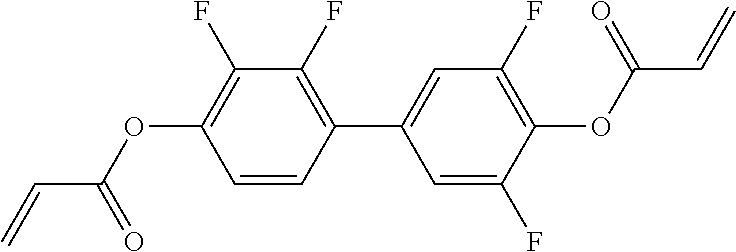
C1(F)=C(OC(C=C)=O)C=CC(C2=CC(F)=C(OC(C=C)=O)C(F)=C2)=C1F
